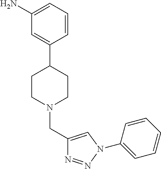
C1(N)=CC=CC(C2CCN(CC3=CN(C4=CC=CC=C4)N=N3)CC2)=C1
